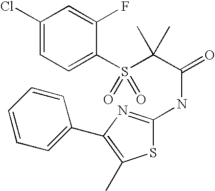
C1(Cl)=CC=C(S(C(C(=O)NC2=NC(C3=CC=CC=C3)=C(C)S2)(C)C)(=O)=O)C(F)=C1
